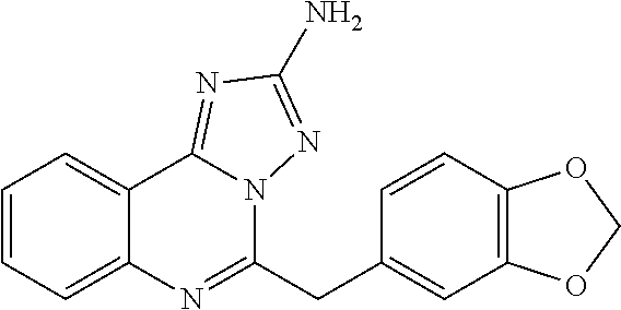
C1=CC=C2C(=C1)C1=NC(N)=NN1C(CC1=CC3=C(C=C1)OCO3)=N2
